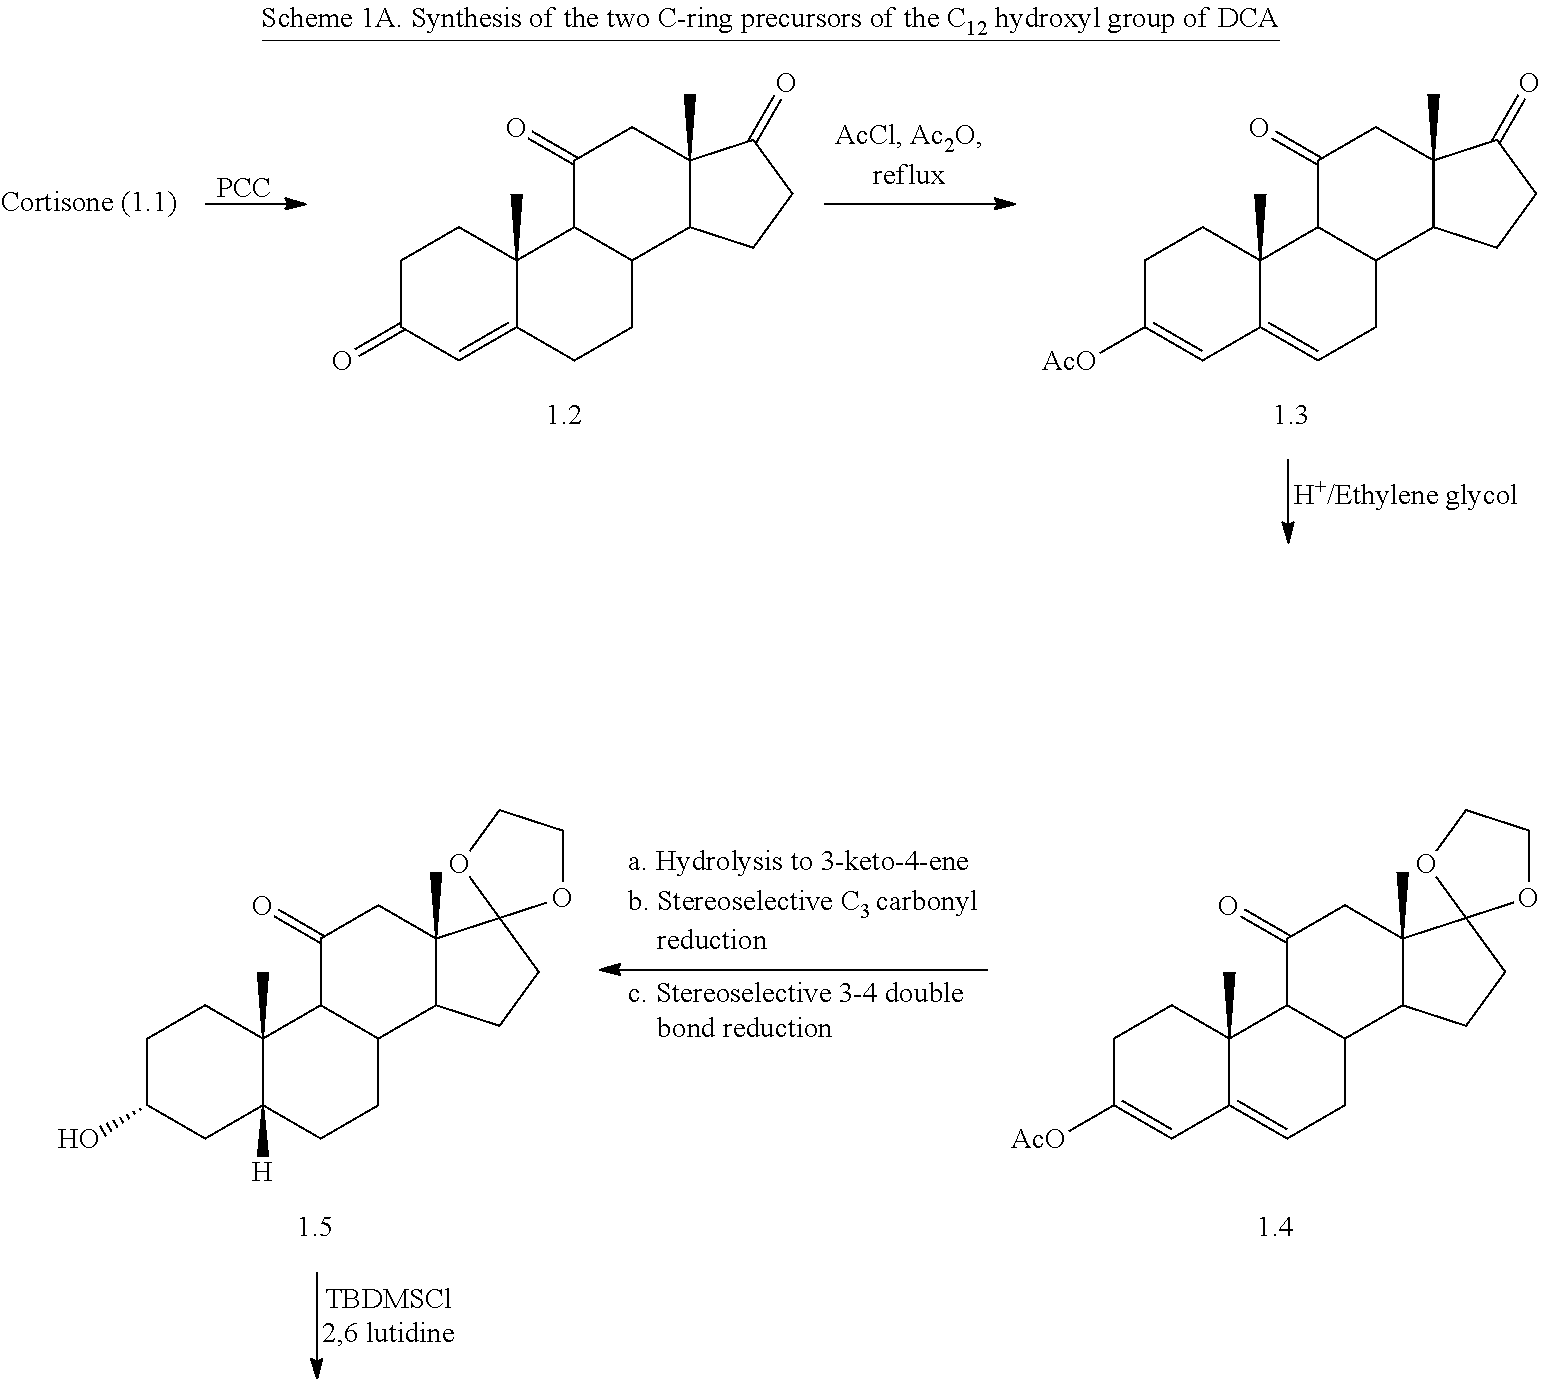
C1C(O)CC2([H])C(C)(C1)C1C(CC2)C2C(C)(CC1=O)C1(CC2)OCCO1.C1C([AcO])=CC2=CCC3C(C2(C)C1)C(=O)CC1(C)C3CCC12OCCO2.[PCC].C1C(=O)C=C2C(C)(C1)C1C(CC2)C2C(C)(CC1=O)C(=O)CC2.C1C([AcO])=CC2=CCC3C(C2(C)C1)C(=O)CC1(C)C3CCC1=O
